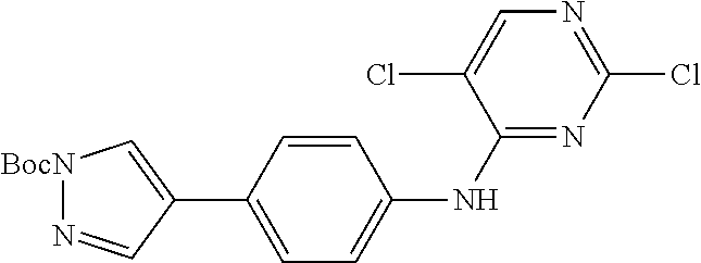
C1(Cl)=CN=C(Cl)N=C1NC1=CC=C(C2=C[BocN]N=C2)C=C1
